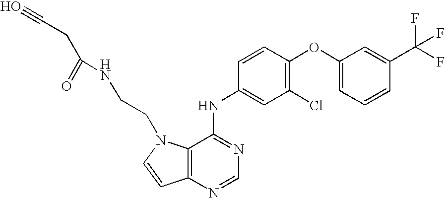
C1(OC2=C(Cl)C=C(NC3=NC=NC4=C3N(CCNC(CC#O)=O)C=C4)C=C2)=CC=CC(C(F)(F)F)=C1
